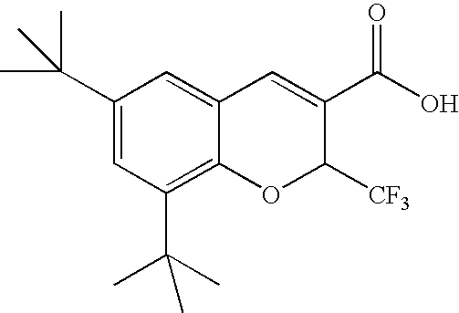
C1(C(C)(C)C)=CC(C(C)(C)C)=C2C(=C1)C=C(C(O)=O)C([CF3])O2
